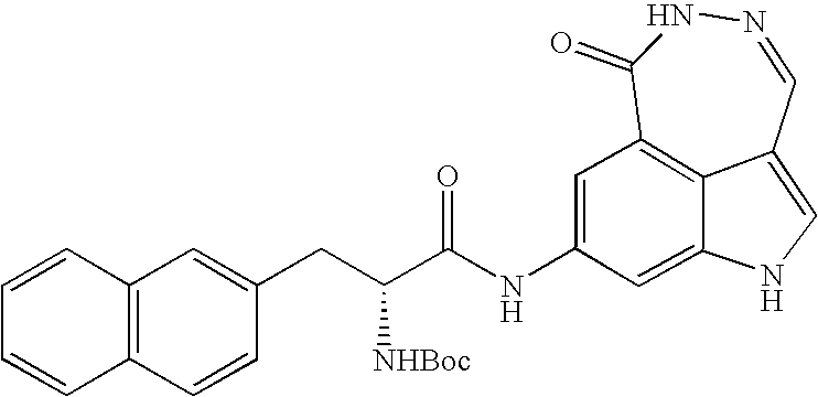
C12=C(C=CC(CC(C(NC3=CC4=C5C(=CNC5=C3)C=NNC4=O)=O)[NHBoc])=C1)C=CC=C2
